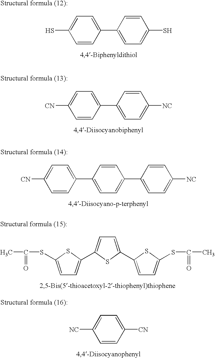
C1=CC(C2=CC=C(S)C=C2)=CC=C1S.C1=CC(C2=CC=C([NC])C=C2)=CC=C1[CN].C1=CC(C2=CC=C(C3=CC=C([NC])C=C3)C=C2)=CC=C1[CN].C1=C(C2=CC=C(SC(C)=O)S2)SC(C2=CC=C(SC(C)=O)S2)=C1.C1=CC([CN])=CC=C1[NC]
